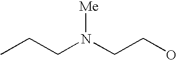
N(CCO)([Me])CCC
